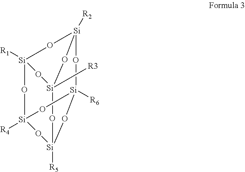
[Si]12([R1])O[Si]3([R4])O[Si]4([R6])O[Si]([R2])(O1)O[Si]([R3])(O2)O[Si]([R5])(O3)O4
